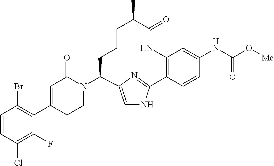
C1=CC(Cl)=C(F)C(C2=CC(=O)N(C3CCCC(C)C(=O)NC4=C(C=CC(NC(O[Me])=O)=C4)C4=NC3=CN4)CC2)=C1Br
